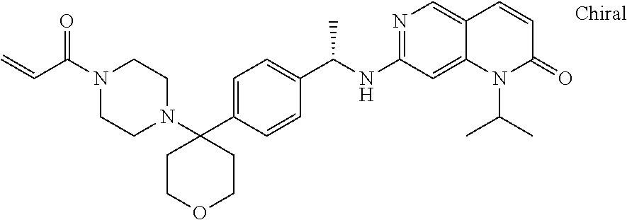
N1=C(NC(C2=CC=C(C3(N4CCN(C(C=C)=O)CC4)CCOCC3)C=C2)C)C=C2C(=C1)C=CC(=O)N2C(C)C
